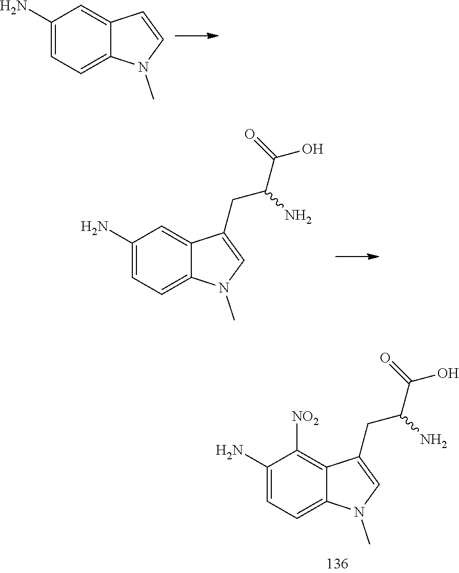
C1(N)=CC=C2C(=C1[NO2])C(CC(C(O)=O)N)=CN2C.C1(N)=CC=C2C(=C1)C=CN2C.C1(N)=CC=C2C(=C1)C(CC(C(O)=O)N)=CN2C
